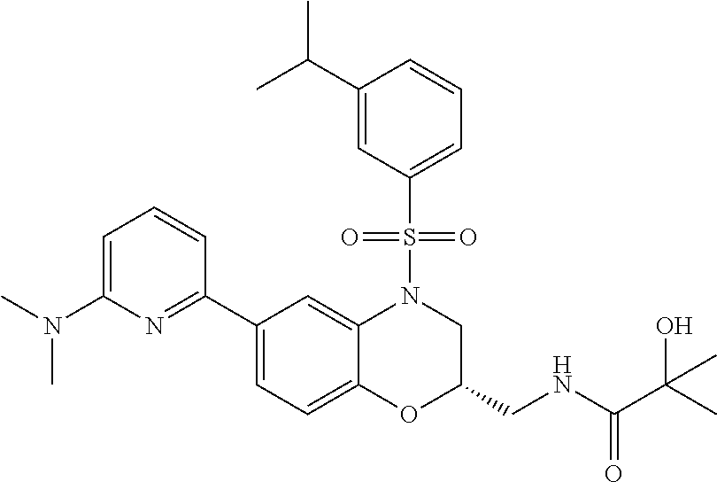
C1=C(N(C)C)N=C(C2=CC=C3C(=C2)N(S(C2=CC=CC(C(C)C)=C2)(=O)=O)CC(CNC(C(C)(O)C)=O)O3)C=C1
